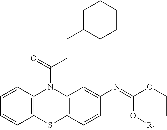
C12=C(SC3=C(N1C(=O)CCC1CCCCC1)C=C(N=C(OCC)O[R1])C=C3)C=CC=C2
